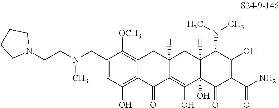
C1(CN(CCN2CCCC2)C)=CC(O)=C2C(=C1[OCH3])CC1([H])C(=C(O)C3(O)C([H])(C1)C(N(C)C)C(O)=C(C(N)=O)C3=O)C2=O
